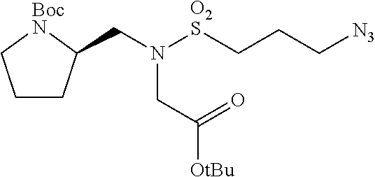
C(N([O2S]CCC[N3])CC(=O)[OtBu])C1CCC[BocN]1
